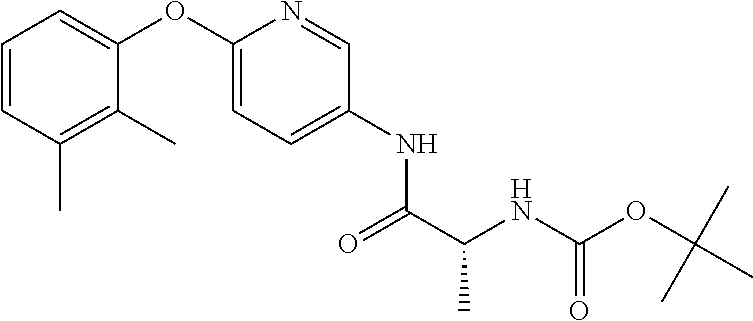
C1=C(OC2=CC=CC(C)=C2C)N=CC(NC(C(NC(OC(C)(C)C)=O)C)=O)=C1
